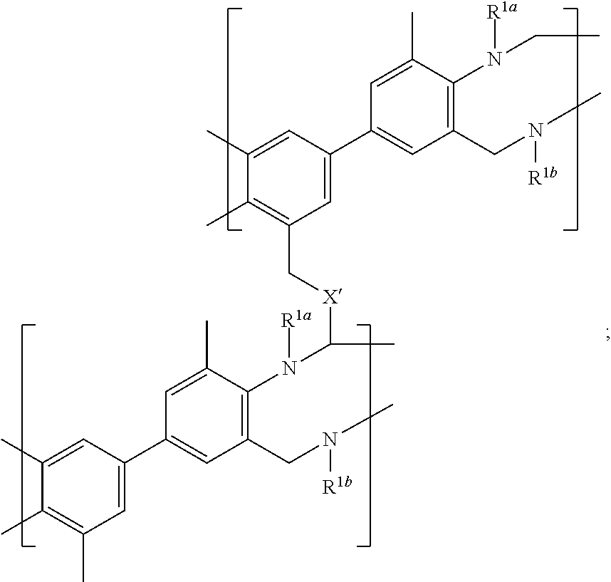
C1(C2=CC(CN(C)[R1b])=C(N(CC)[R1a])C(C)=C2)=CC(C[X]C(N(C2=C(CN(C)[R1b])C=C(C3=CC(C)=C(C)C(C)=C3)C=C2C)[R1a])C)=C(C)C(C)=C1
